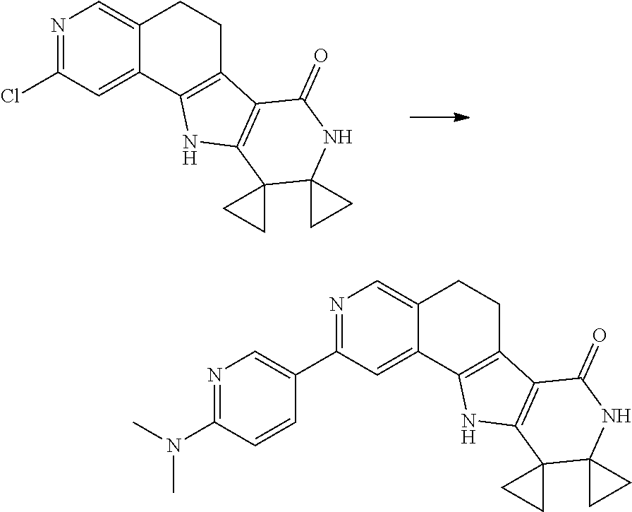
N1=C(Cl)C=C2C(=C1)CCC1=C2NC2=C1C(=O)NC1(C23CC3)CC1.N1=C(C2=CN=C(N(C)C)C=C2)C=C2C(=C1)CCC1=C2NC2=C1C(=O)NC1(C23CC3)CC1
